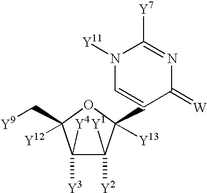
C1([Y4])([Y3])C([Y1])([Y2])C(C2=CN([Y11])C([Y7])=NC2=[W])([Y13])OC1(C[Y9])[Y12]
